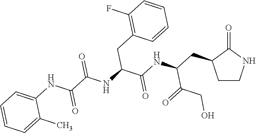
C1CNC(=O)C1CC(NC(C(NC(C(NC1=CC=CC=C1C)=O)=O)CC1=C(F)C=CC=C1)=O)C(=O)CO
